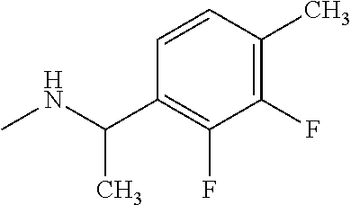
N(C)C(C)C1=C(F)C(F)=C(C)C=C1
